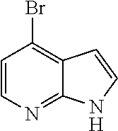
C1=CN=C2C(=C1Br)C=CN2
